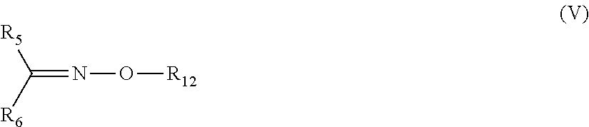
C(=NO[R12])([R6])[R5]
